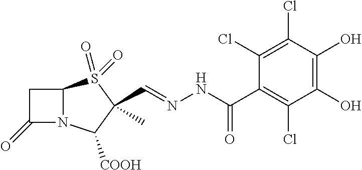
C1(=O)N2C(C1)S(=O)(=O)C(C=NNC(=O)C1=C(Cl)C(O)=C(O)C(Cl)=C1Cl)(C)C2[COOH]
